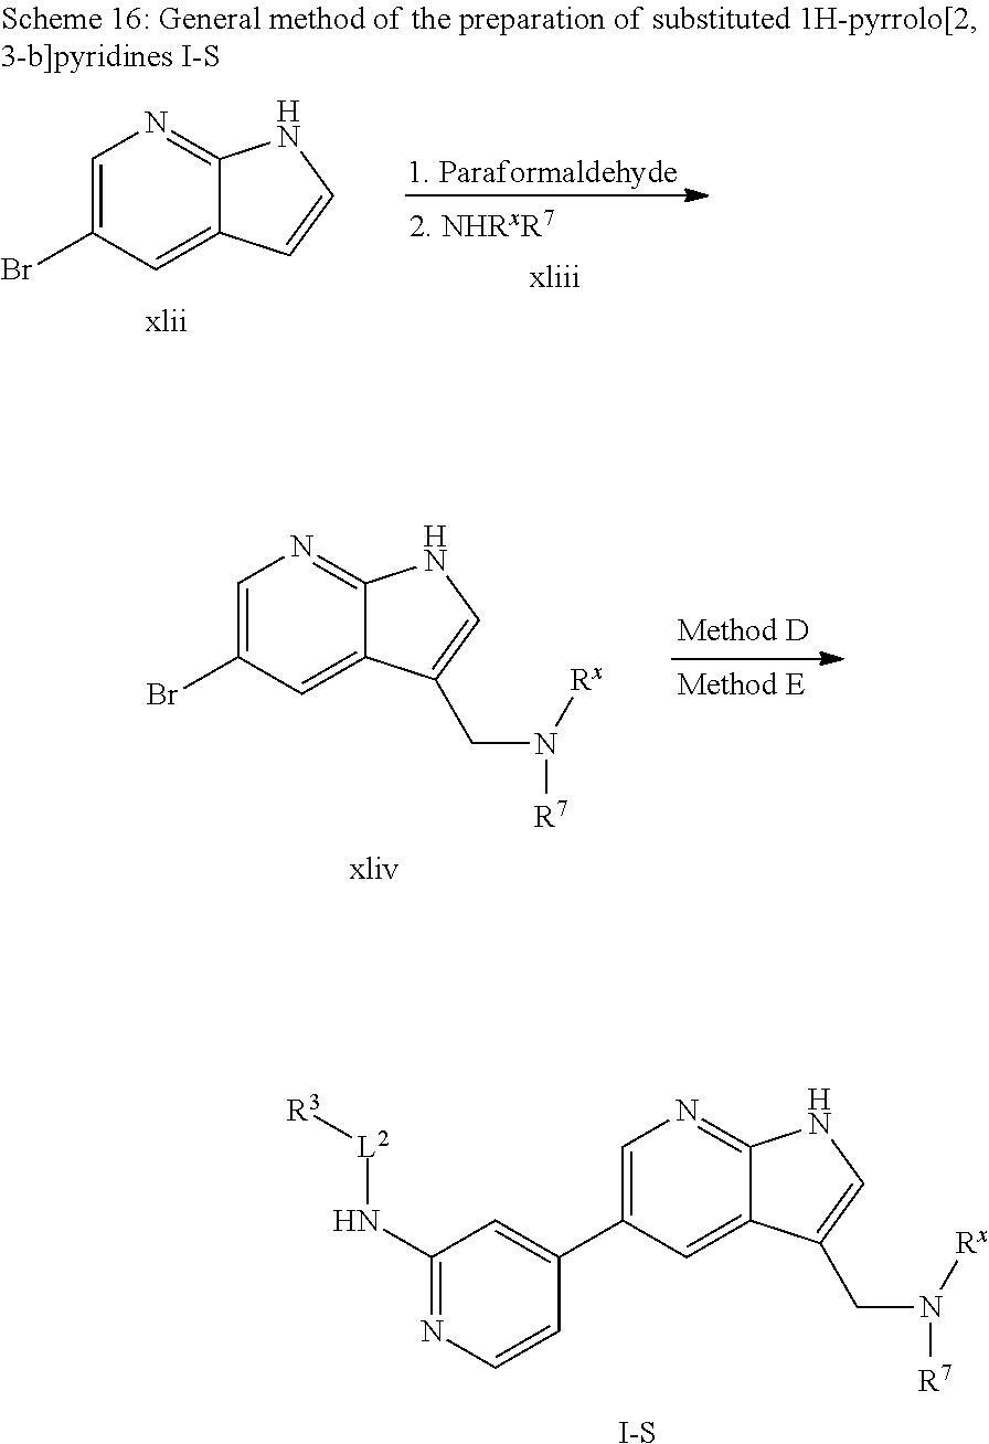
C1=C(C2=CC(N[L2][R3])=NC=C2)C=C2C(=N1)NC=C2CN([Rx])[R7].[I-S].C1=C(Br)C=C2C(=N1)NC=C2.C1=C(Br)C=C2C(=N1)NC=C2CN([Rx])[R7]
